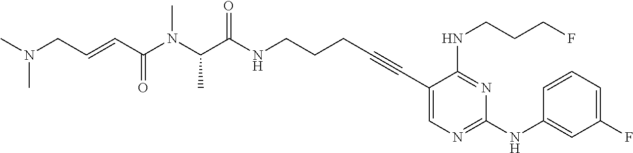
C1(C#CCCCNC(C(N(C(C=CCN(C)C)=O)C)C)=O)=CN=C(NC2=CC(F)=CC=C2)N=C1NCCCF
